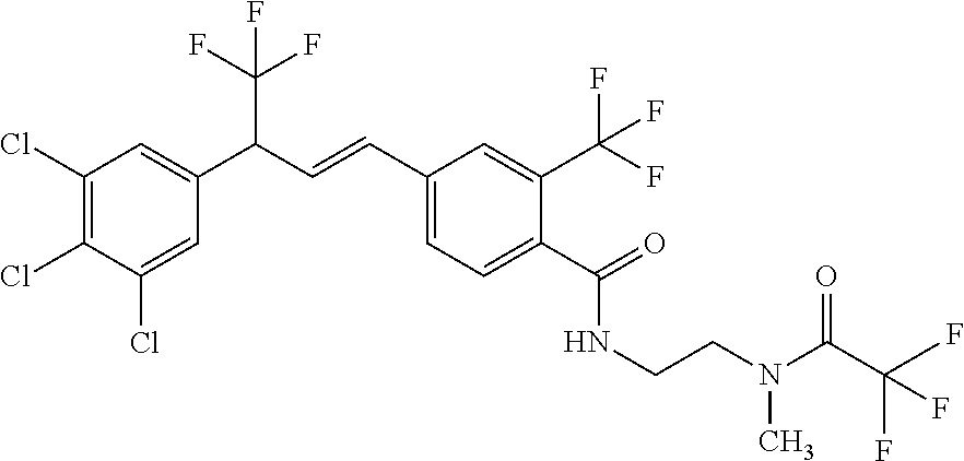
C1(Cl)=C(Cl)C(Cl)=CC(C(C=CC2=CC=C(C(=O)NCCN(C(=O)C(F)(F)F)C)C(C(F)(F)F)=C2)C(F)(F)F)=C1
